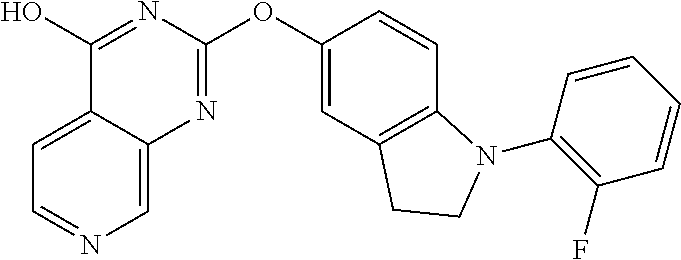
C1(O)=NC(OC2=CC3=C(C=C2)N(C2=C(F)C=CC=C2)CC3)=NC2=CN=CC=C12
